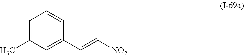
C1=C(C)C=C(C=C[NO2])C=C1
